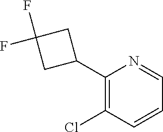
C1(C2CC(F)(F)C2)=C(Cl)C=CC=N1
